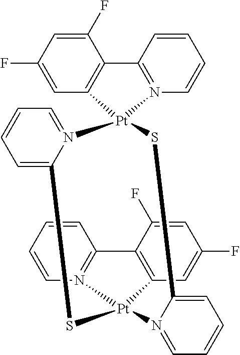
C1=C(F)C=C(F)C2=C1[Pt]1(N3=C2C=CC=C3)SC2=CC=CC=N2[Pt]2(N3=C(C=CC=C3)C3=C2C=C(F)C=C3F)SC2=CC=CC=N12
